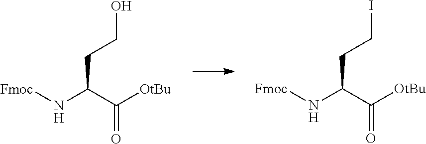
N(C(C([OtBu])=O)CCI)[Fmoc].N(C(C([OtBu])=O)CCO)[Fmoc]
